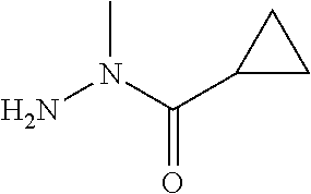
NN(C(C1CC1)=O)C
